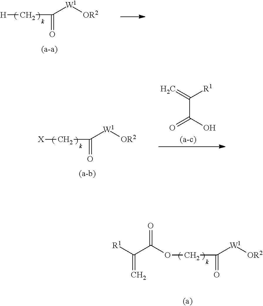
C([W1][OR2])(=O)C[H].C([W1][OR2])(=O)C[X].C=C([R1])C(O)=O.C([W1][OR2])(=O)COC(C([R1])=C)=O
